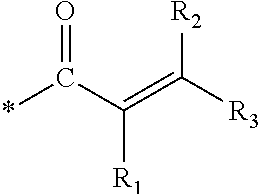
*C(C(=C([R3])[R2])[R1])=O
